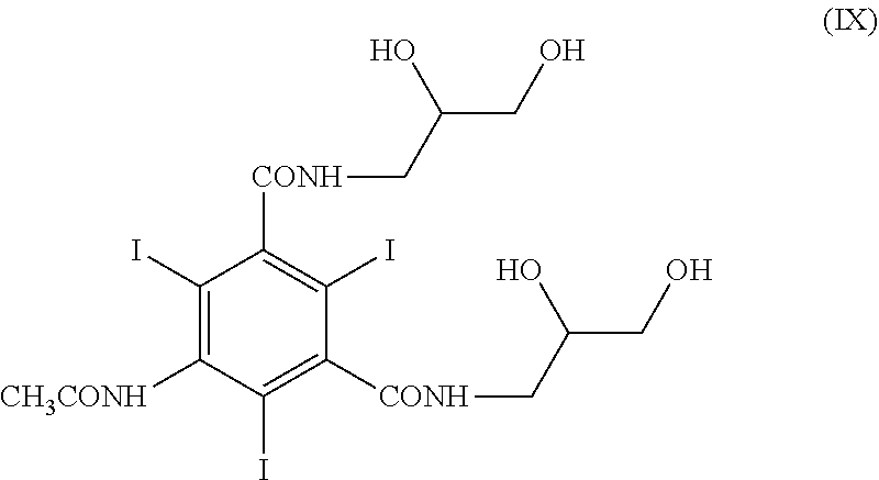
C1(I)=C([CH3CONH])C(I)=C([CONH]CC(CO)O)C(I)=C1[CONH]CC(CO)O
